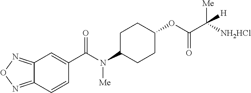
C1C(N([Me])C(=O)C2=CC3=NON=C3C=C2)CCC(OC(C([NH2HCl])([Me])[H])=O)C1
